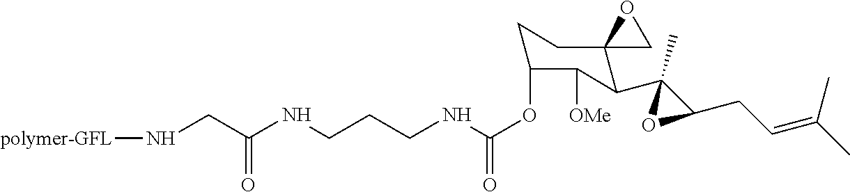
C(OC1CCC2(C(C3(C)C(CC=C(C)C)O3)C1[OMe])CO2)(=O)NCCCNC(CN[polymer-GFL])=O
